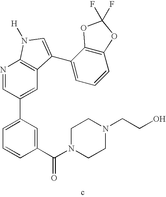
C1(C(=O)N2CCN(CCO)CC2)=CC(C2=CC3=C(N=C2)N([H])C=C3C2=CC=CC3=C2OC(F)(F)O3)=CC=C1
